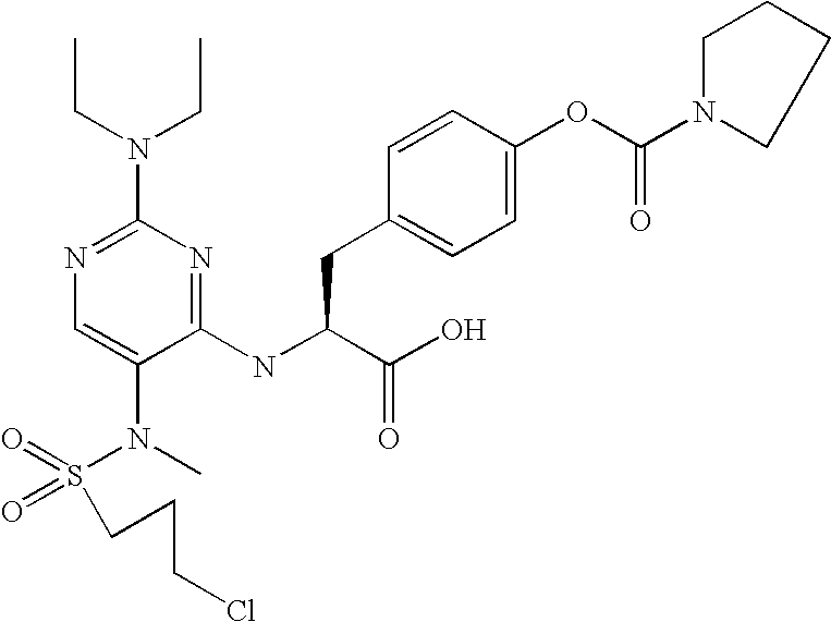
N1=C(N(CC)CC)N=C(NC(C(O)=O)CC2=CC=C(OC(N3CCCC3)=O)C=C2)C(N(C)S(CCCCl)(=O)=O)=C1
